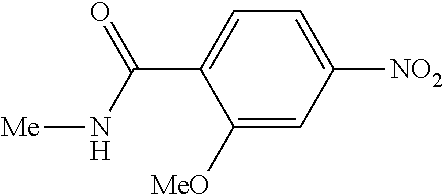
C1([MeO])=CC([NO2])=CC=C1C(=O)N[Me]
